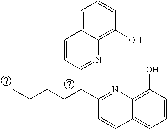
C1=C2C(=C(O)C=C1)N=C(C(C1=NC3=C(O)C=CC=C3C=C1)CCCC)C=C2
